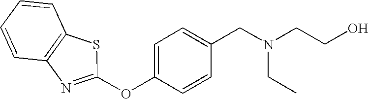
C1(CN(CCO)CC)=CC=C(OC2=NC3=C(C=CC=C3)S2)C=C1
